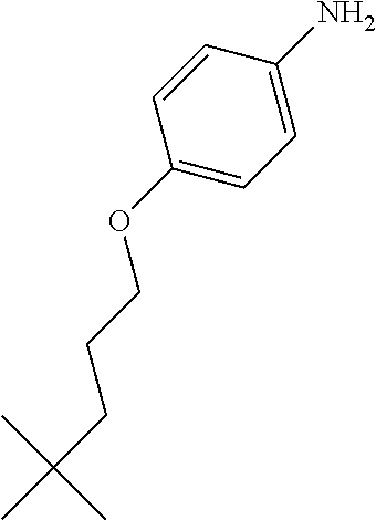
C1(OCCCC(C)(C)C)=CC=C(N)C=C1
